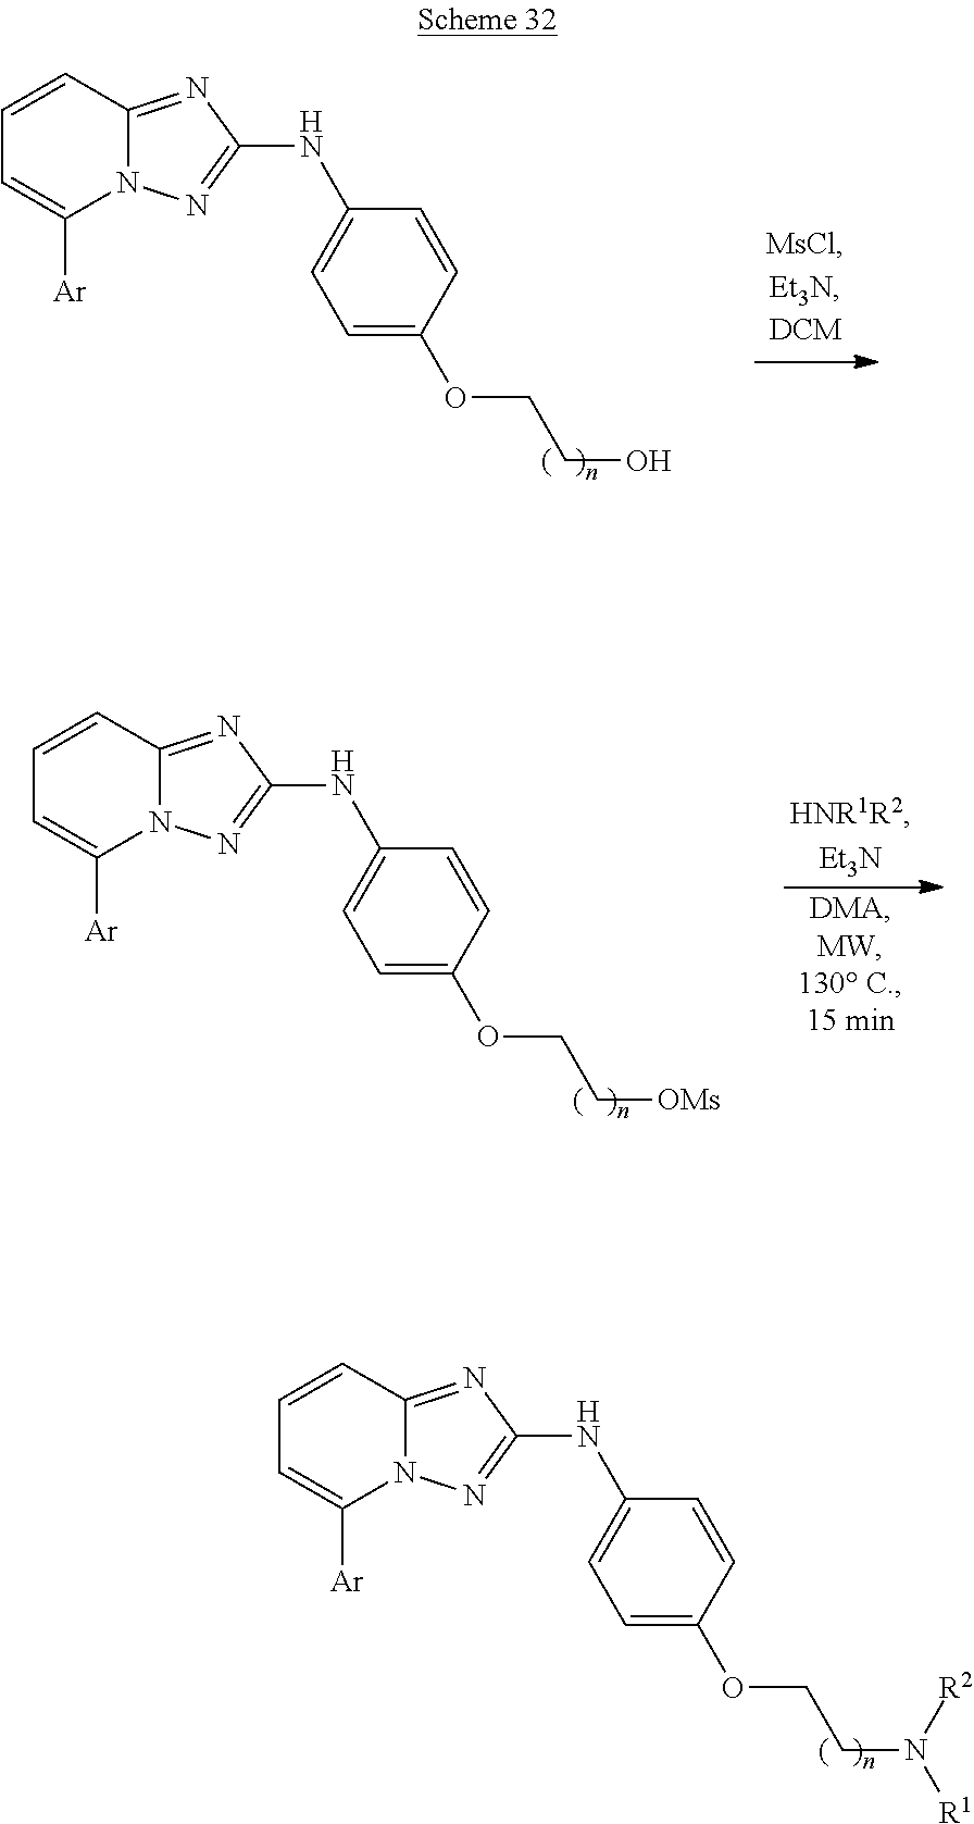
C1=CC2=NC(NC3=CC=C(OCCO)C=C3)=NN2C([Ar])=C1.C1=CC2=NC(NC3=CC=C(OCC[OMs])C=C3)=NN2C([Ar])=C1.C1=CC2=NC(NC3=CC=C(OCCN([R2])[R1])C=C3)=NN2C([Ar])=C1
